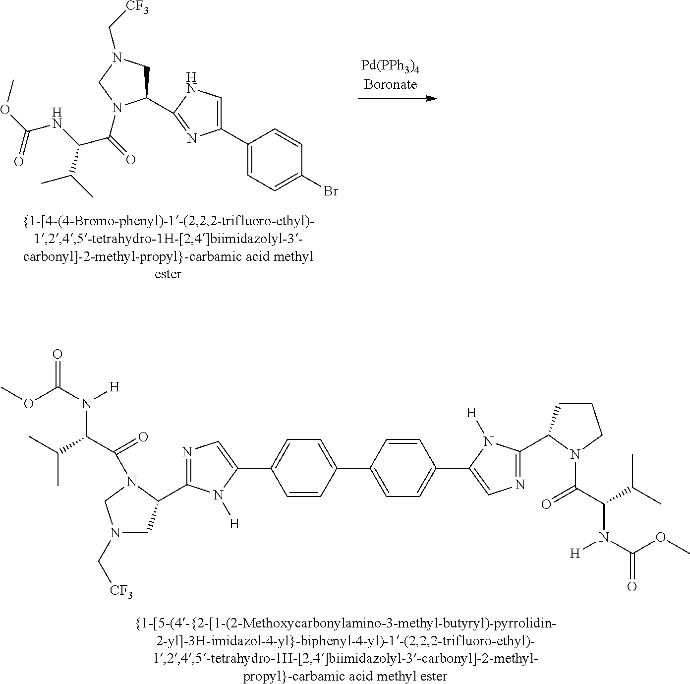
C1(C2=NC(C3=CC=C(Br)C=C3)=CN2)CN(C[CF3])CN1C(C(C(C)C)NC(=O)OC)=O.C1(C2=CC=C(C3=CN=C(C4CCCN4C(C(C(C)C)N(C(OC)=O)[H])=O)N3[H])C=C2)=CC=C(C2=CN=C(C3CN(C[CF3])CN3C(=O)C(N([H])C(=O)OC)C(C)C)N2[H])C=C1
